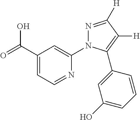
OC(C1=CC=NC(N2N=C([H])C([H])=C2C2=CC(O)=CC=C2)=C1)=O
